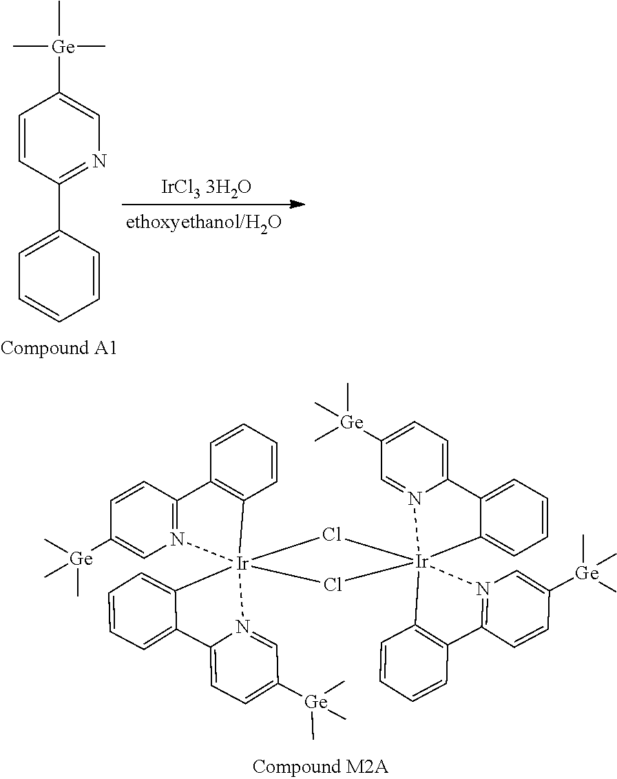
C1=CC(C2=CC=CC=C2)=NC=C1[Ge](C)(C)C.C1=CC2=N(C=C1[Ge](C)(C)C)[Ir]13(C4=C2C=CC=C4)(C2=CC=CC=C2C2=CC=C([Ge](C)(C)C)C=N21)Cl[Ir]12(C4=CC=CC=C4C4=CC=C([Ge](C)(C)C)C=N41)(N1=C(C=CC([Ge](C)(C)C)=C1)C1=C2C=CC=C1)Cl3
